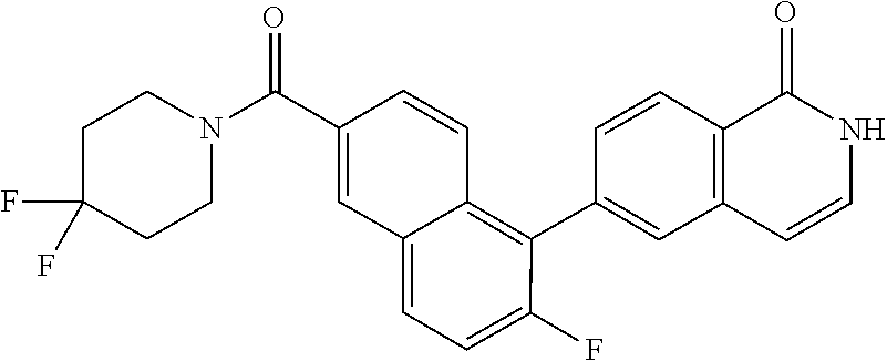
C1(C2=C3C(=CC=C2F)C=C(C(N2CCC(F)(F)CC2)=O)C=C3)=CC2=C(C=C1)C(=O)NC=C2
